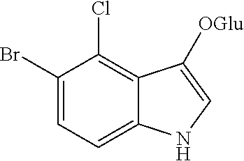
C1(Br)=CC=C2C(=C1Cl)C([OGlu])=CN2
